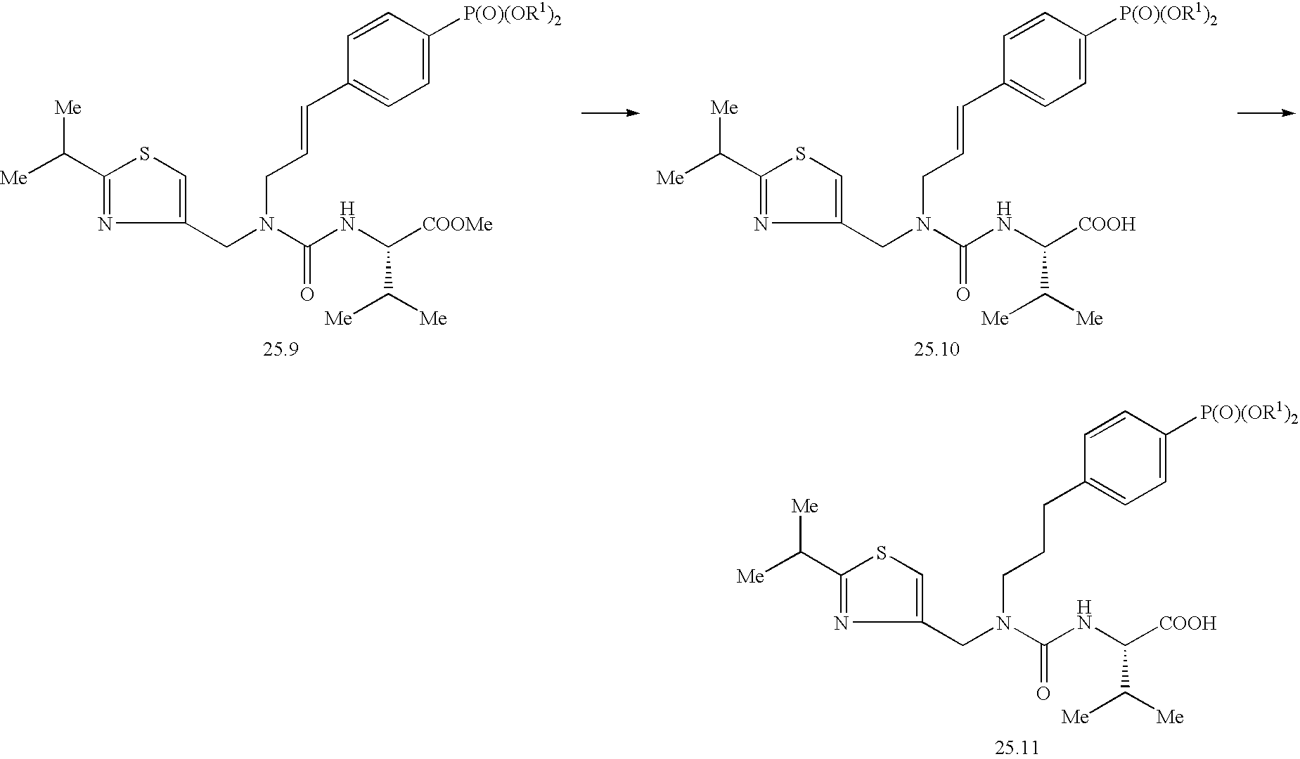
C1(CN(CC=CC2=CC=C([P(O)(OR1)2])C=C2)C(NC([COOMe])C([Me])[Me])=O)=CSC(C([Me])[Me])=N1.C1(CN(CC=CC2=CC=C([P(O)(OR1)2])C=C2)C(NC([COOH])C([Me])[Me])=O)=CSC(C([Me])[Me])=N1.C1(CN(CCCC2=CC=C([P(O)(OR1)2])C=C2)C(NC([COOH])C([Me])[Me])=O)=CSC(C([Me])[Me])=N1
